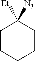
C1CCCCC1([N3])[Et]
